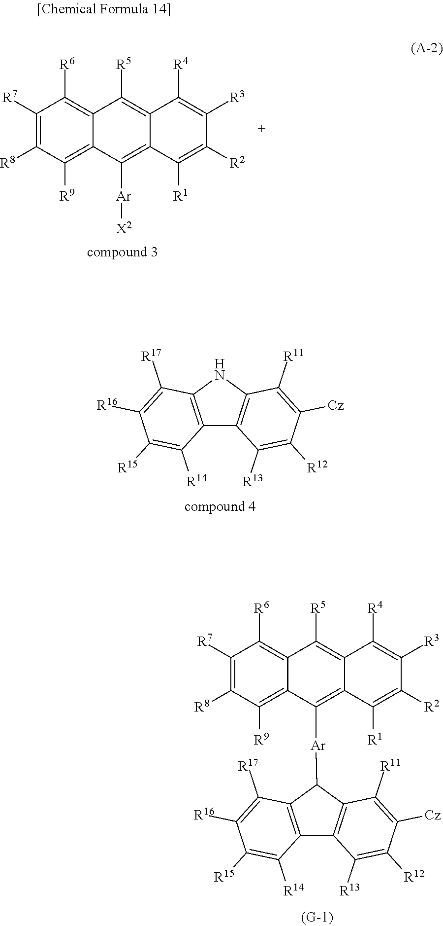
C12=C(NC3=C1C([R13])=C([R12])C([Cz])=C3[R11])C([R17])=C([R16])C([R15])=C2[R14].C1([R7])=C([R8])C([R9])=C2C(=C1[R6])C([R5])=C1C(=C2[Ar]C2C3=C(C4=C2C([R17])=C([R16])C([R15])=C4[R14])C([R13])=C([R12])C([Cz])=C3[R11])C([R1])=C([R2])C([R3])=C1[R4].C1([R7])=C([R8])C([R9])=C2C(=C1[R6])C([R5])=C1C(=C2[Ar][X2])C([R1])=C([R2])C([R3])=C1[R4]
